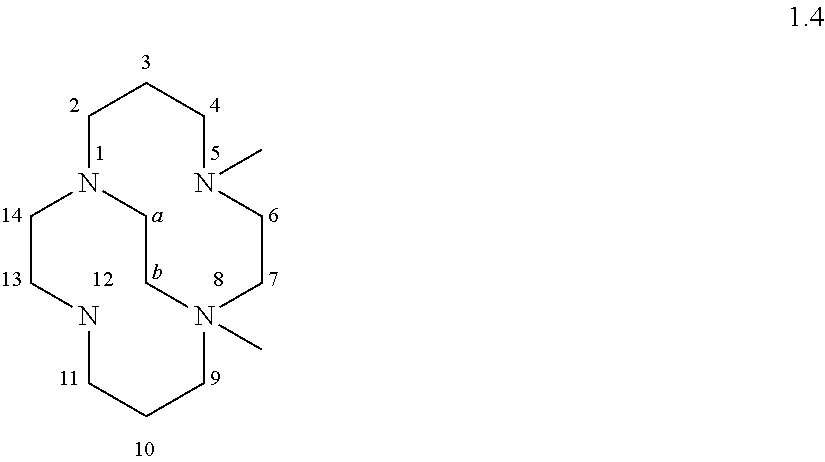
C1N2CCN(C)(CCN(C)CC1)CCCNCC2
